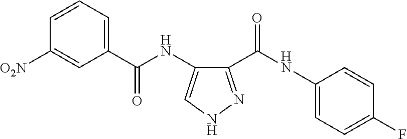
C1(C(NC2=CC=C(F)C=C2)=O)=NNC=C1NC(=O)C1=CC=CC([O2N])=C1
